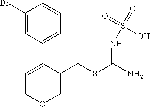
C1(Br)=CC(C2=CCOCC2CSC(N)=NS(O)(=O)=O)=CC=C1
